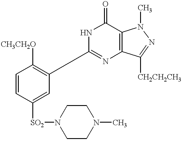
C1=CC([SO2]N2CCN(C)CC2)=CC(C2=NC3=C(C(=O)N2)N(C)N=C3[CH2CH2CH3])=C1[CH3CH2O]
